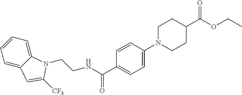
C1=CC=C2C(=C1)C=C([CF3])N2CCNC(C1=CC=C(N2CCC(C(OCC)=O)CC2)C=C1)=O
